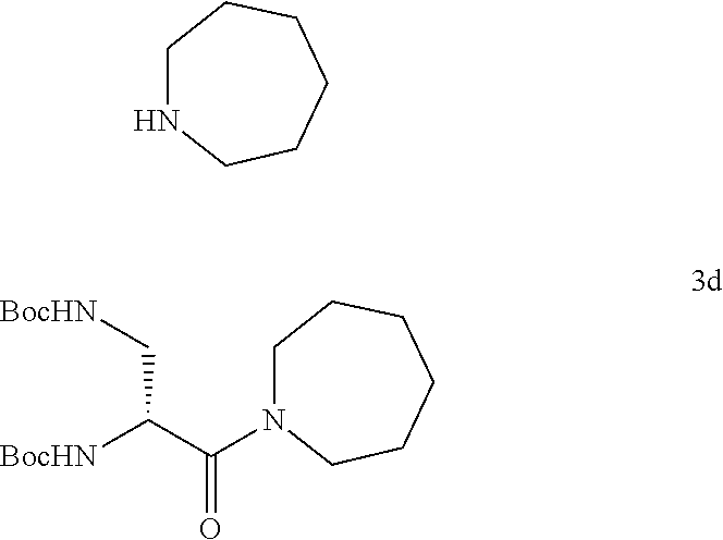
C1NCCCCC1.C1N(C(C([BocHN])C[BocHN])=O)CCCCC1
